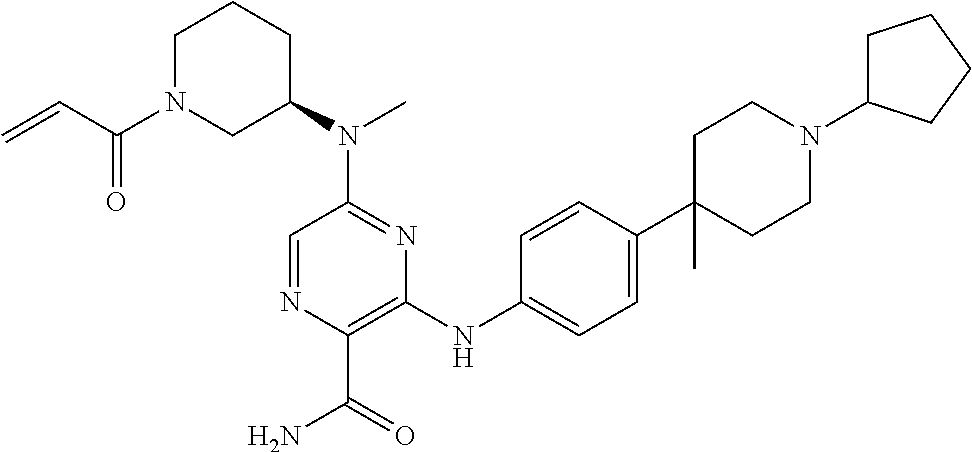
C1=NC(C(=O)N)=C(NC2=CC=C(C3(C)CCN(C4CCCC4)CC3)C=C2)N=C1N(C1CCCN(C(C=C)=O)C1)C
